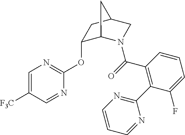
C1(OC2=NC=C([F3C])C=N2)C2N(C(=O)C3=C(C4=NC=CC=N4)C(F)=CC=C3)CC(C1)C2
